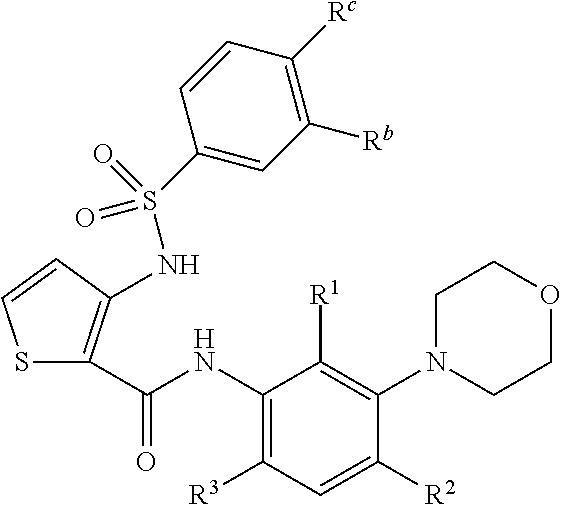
C1(NC(=O)C2=C(NS(C3=CC([Rb])=C([Rc])C=C3)(=O)=O)C=CS2)=C([R3])C=C([R2])C(N2CCOCC2)=C1[R1]
